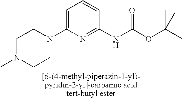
C1=C(N2CCN(C)CC2)N=C(NC(=O)OC(C)(C)C)C=C1
